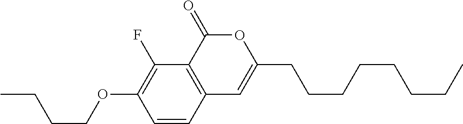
C1=CC2=C(C(F)=C1OCCCC)C(=O)OC(CCCCCCCC)=C2
